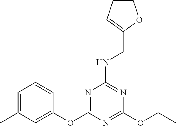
O(C1=CC(C)=CC=C1)C1=NC(NCC2=CC=CO2)=NC(OCC)=N1
